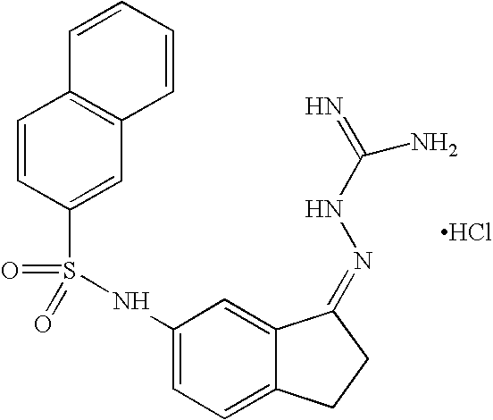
C1=CC(S(=O)(=O)NC2=CC=C3C(=C2)C(=NNC(=N)N)CC3)=CC2=C1C=CC=C2.Cl
